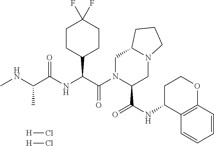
[H]Cl.[H]Cl.C1(C(C(N2C(C(NC3C4=C(OCC3)C=CC=C4)=O)CN3C(C2)CCC3)=O)NC(C(NC)C)=O)CCC(F)(F)CC1
